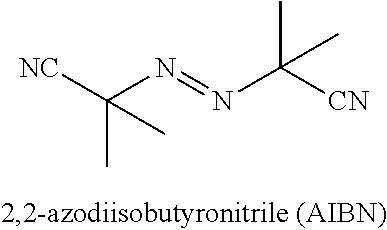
[NC]C(N=NC([CN])(C)C)(C)C
